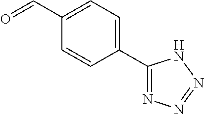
O=CC1=CC=C(C2=NN=NN2)C=C1
